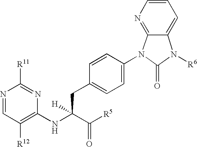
C1=CC(N2C(=O)N([R6])C3=CC=CN=C23)=CC=C1CC(C(=O)[R5])(NC1=C([R12])C=NC([R11])=N1)[H]
